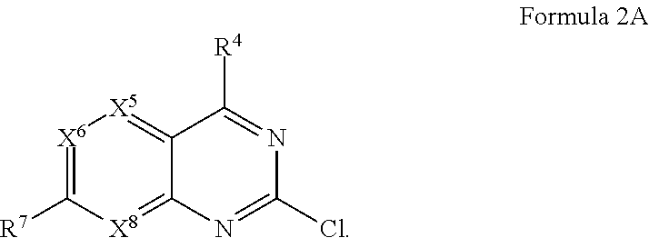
[X6]1=C([R7])[X8]=C2C(=[X5]1)C([R4])=NC(Cl)=N2
